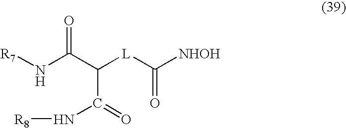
[R7]NC(C([L]C([NHOH])=O)C(N[R8])=O)=O
